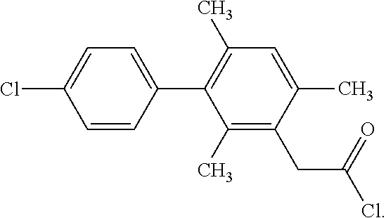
C1=CC(C2=C(C)C=C(C)C(CC(=O)Cl)=C2C)=CC=C1Cl
